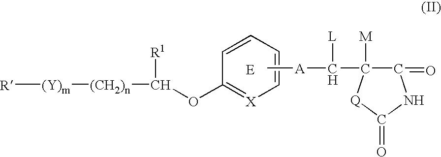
[R][(Y)m][(CH2)n]C([R1])OC1=[X]C=CC=C1.C[A]C([L])C1([M])C(=O)NC(=O)[Q]1
